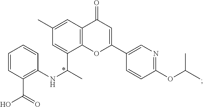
C1(C)=CC2=C(C(C(C)NC3=C(C(=O)O)C=CC=C3)=C1)OC(C1=CN=C(OC(C)C)C=C1)=CC2=O
